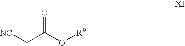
[NC]CC(O[R9])=O
